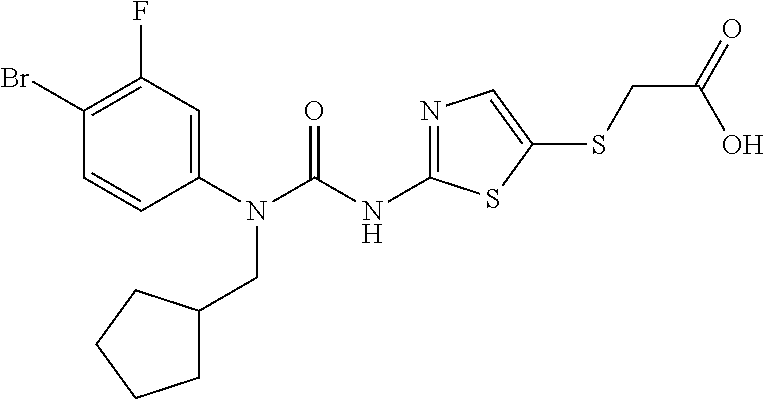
C1(N(CC2CCCC2)C(=O)NC2=NC=C(SCC(=O)O)S2)=CC(F)=C(Br)C=C1
